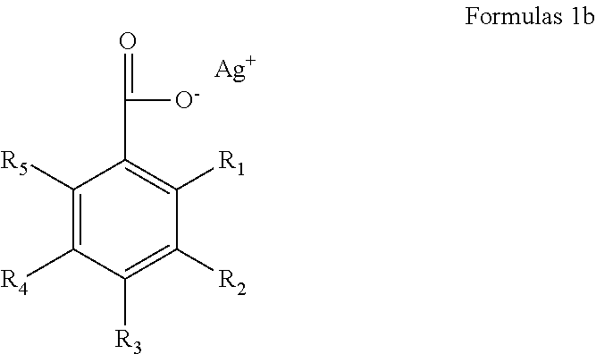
C1([R5])=C([R4])C([R3])=C([R2])C([R1])=C1C([O-])=O.[Ag]
